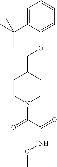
O(C1=CC=CC=C1C(C)(C)C)CC1CCN(C(C(=O)NOC)=O)CC1
